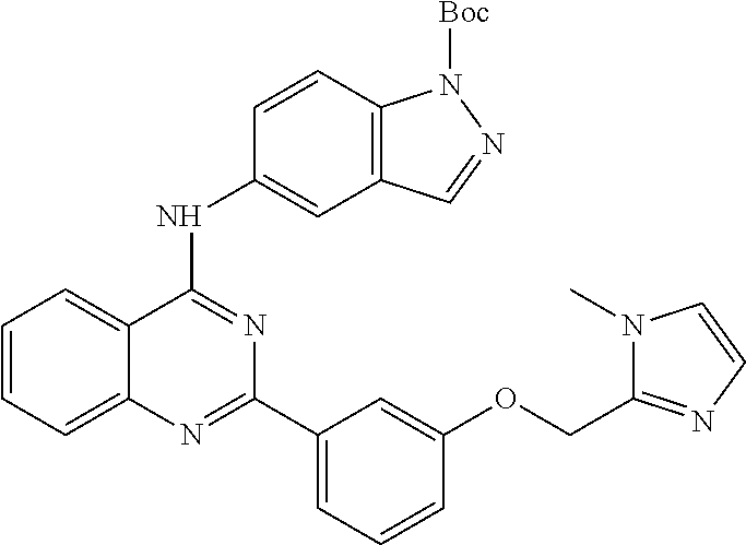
C1=CC=C2C(=C1)C(NC1=CC3=C(C=C1)N([Boc])N=C3)=NC(C1=CC=CC(OCC3=NC=CN3C)=C1)=N2
